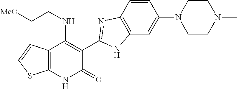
C1=CC2=C(C=C1N1CCN(C)CC1)NC(C1=C(NCC[MeO])C3=C(NC1=O)SC=C3)=N2
